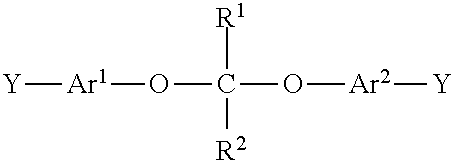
[Y][Ar1]OC(O[Ar2][Y])([R1])[R2]
